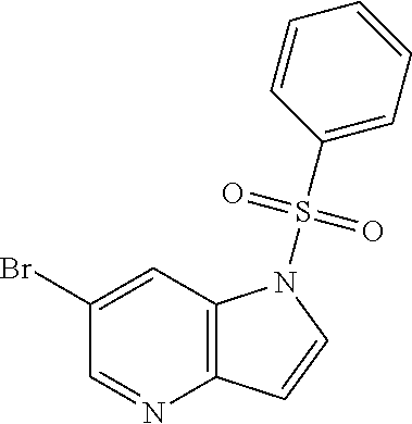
C1=C(Br)C=NC2=C1N(S(C1=CC=CC=C1)(=O)=O)C=C2
